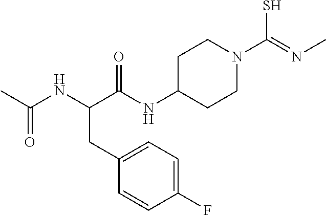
C(NC(C(NC1CCN(C(=NC)S)CC1)=O)CC1=CC=C(F)C=C1)(C)=O
